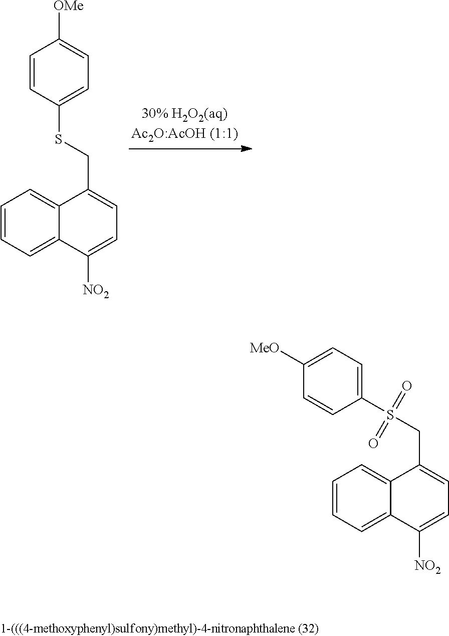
C1=CC=C2C(=C1)C(CSC1=CC=C([OMe])C=C1)=CC=C2[NO2].C1=CC=C2C(=C1)C(CS(C1=CC=C([MeO])C=C1)(=O)=O)=CC=C2[NO2]
